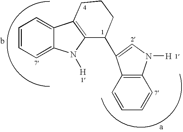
C1=CC=C2C(=C1)C1=C(N2[H])C(C2=CN([H])C3=C2C=CC=C3)CCC1
